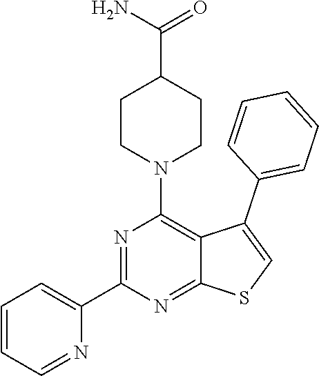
C1=CC=NC(C2=NC(N3CCC(C(=O)N)CC3)=C3C(=N2)SC=C3C2=CC=CC=C2)=C1
